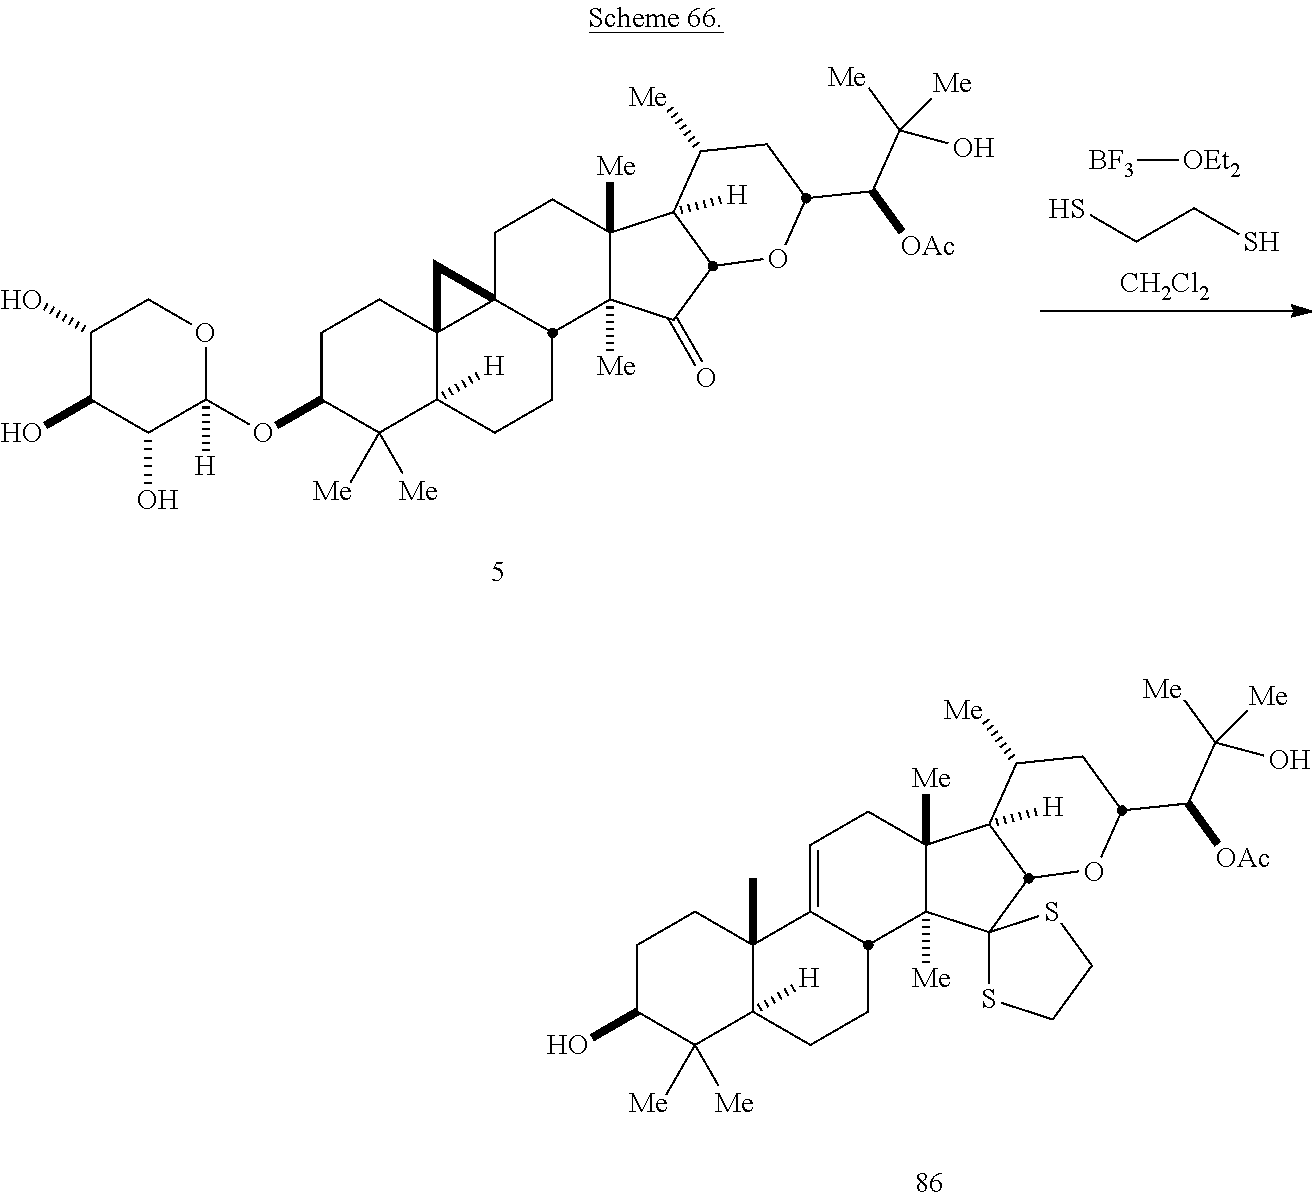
C1(O)C(O)C(O)C(OC2C([Me])([Me])C3([H])C4(CC2)C2(CCC5([Me])C([Me])(C(=O)C6C5([H])C([Me])CC(C([OAc])C([Me])(O)[Me])O6)C2CC3)C4)([H])OC1.SCCS.[BF3][OEt2].[CH2Cl2].OC1C([Me])([Me])C2([H])C(C)(CC1)C1=CCC3([Me])C([Me])(C1CC2)C1(C2C3([H])C([Me])CC(C([OAc])C([Me])(O)[Me])O2)SCCS1
